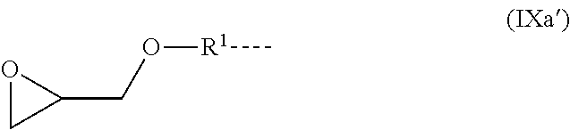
O1CC1CO[R1]C
